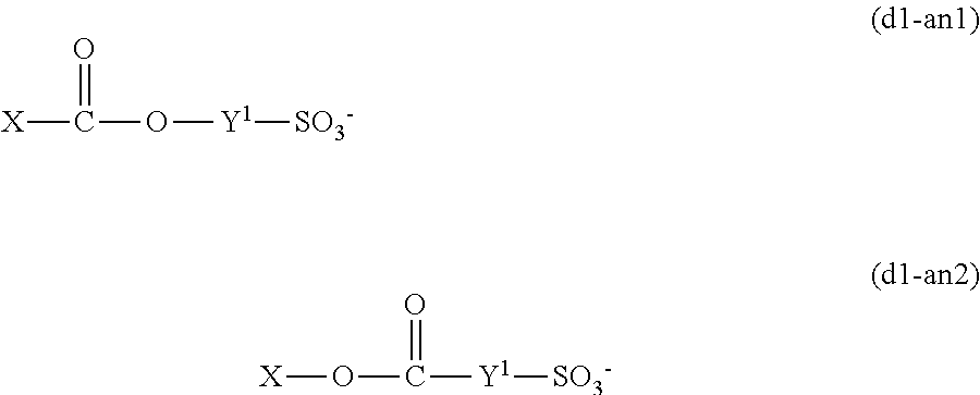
O=C([X])O[Y1][SO3-].O([X])C([Y1][SO3-])=O
